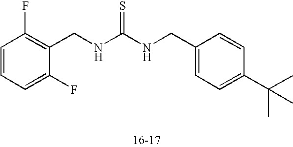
C(NC(NCC1=CC=C(C(C)(C)C)C=C1)=S)C1=C(F)C=CC=C1F
